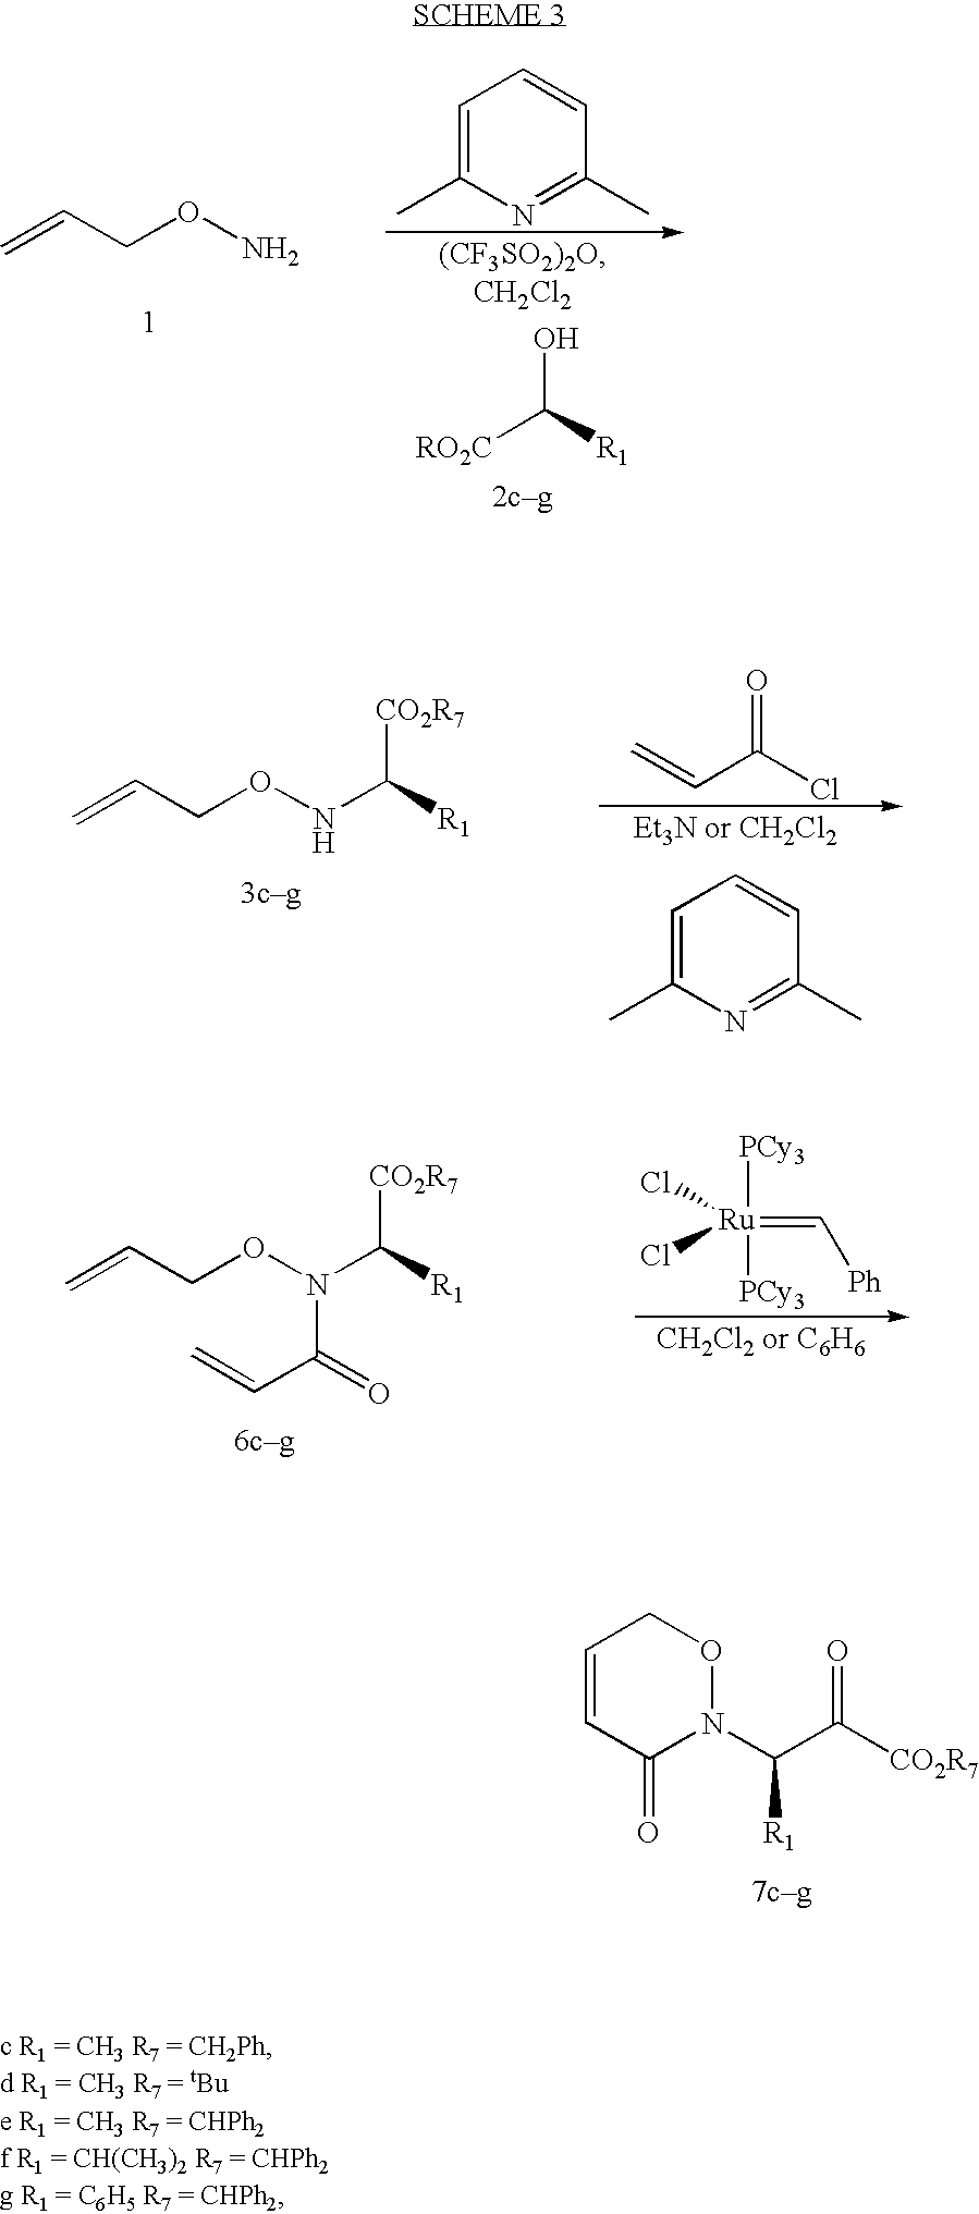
C([RO2C])(O)[R1].C=CCON.C1=C(C)N=C(C)C=C1.C=CCONC([R1])[CO2R7].C=CC(Cl)=O.C1=C(C)N=C(C)C=C1.C=CCON(C([R1])[CO2R7])C(=O)C=C.[PCy3][Ru]([PCy3])(=C[Ph])(Cl)Cl.C1=CC(=O)N(C(C([CO2R7])=O)[R1])OC1
